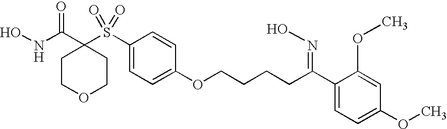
C1COCCC1(C(NO)=O)S(C1=CC=C(OCCCCC(C2=CC=C(OC)C=C2OC)=NO)C=C1)(=O)=O
